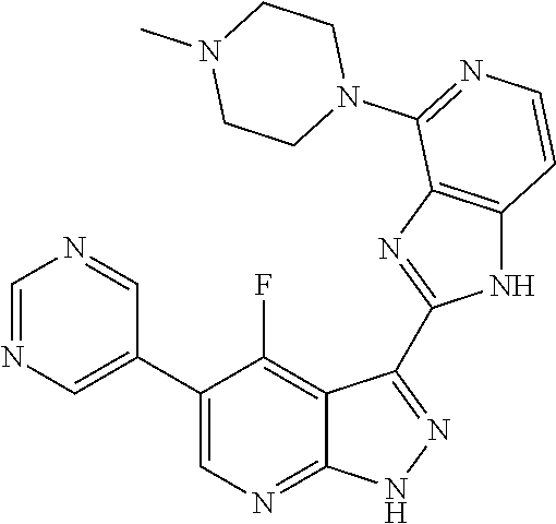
C1=NC=C(C2=CN=C3C(=C2F)C(C2=NC4=C(N2)C=CN=C4N2CCN(C)CC2)=N[N H]3)C=N1
